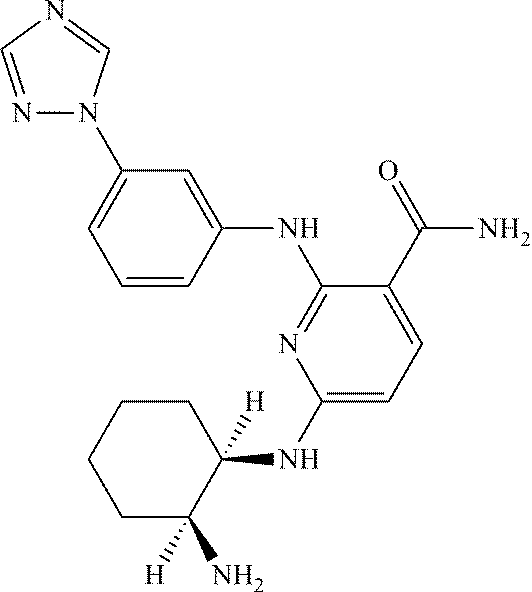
C1=CC(NC2=NC(NC3([H])C(N)([H])CCCC3)=CC=C2C(=O)N)=CC(N2N=CN=C2)=C1
